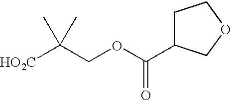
[HO2C]C(COC(=O)C1CCOC1)(C)C
